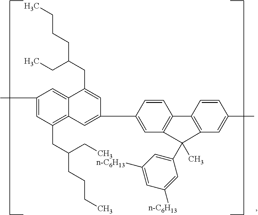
C1(C)=CC(CC(CCCC)CC)=C2C(=C1)C(CC(CCCC)CC)=CC(C1=CC3=C(C=C1)C1=C(C=C(C)C=C1)C3(C1=CC([n-C6H13])=CC([n-C6H13])=C1)C)=C2
